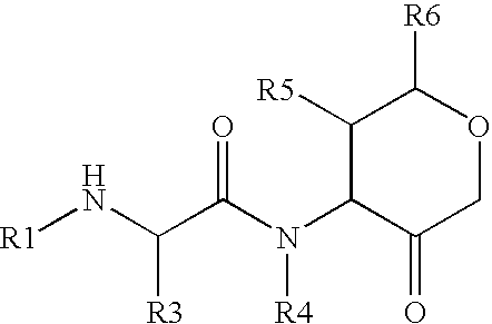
C1([R5])C(N([R4])C(=O)C([R3])N[R1])C(=O)COC1[R6]
